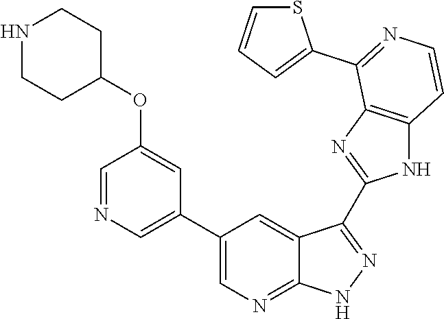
C1=NC=C(C2=CN=C3C(=C2)C(C2=NC4=C(N2)C=CN=C4C2=CC=CS2)=N[N H]3)C=C1OC1CCNCC1
